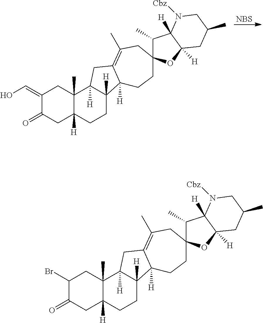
C1(=CO)C(=O)CC2([H])C(C)(C1)C1([H])C([H])(CC2)C2([H])C(=C(C)CC3(CC2)C(C)C2([H])C([H])(O3)CC(C)CN2[Cbz])C1.[NBS].C1(Br)C(=O)CC2([H])C(C)(C1)C1([H])C([H])(CC2)C2([H])C(=C(C)CC3(CC2)C(C)C2([H])C([H])(O3)CC(C)CN2[Cbz])C1
